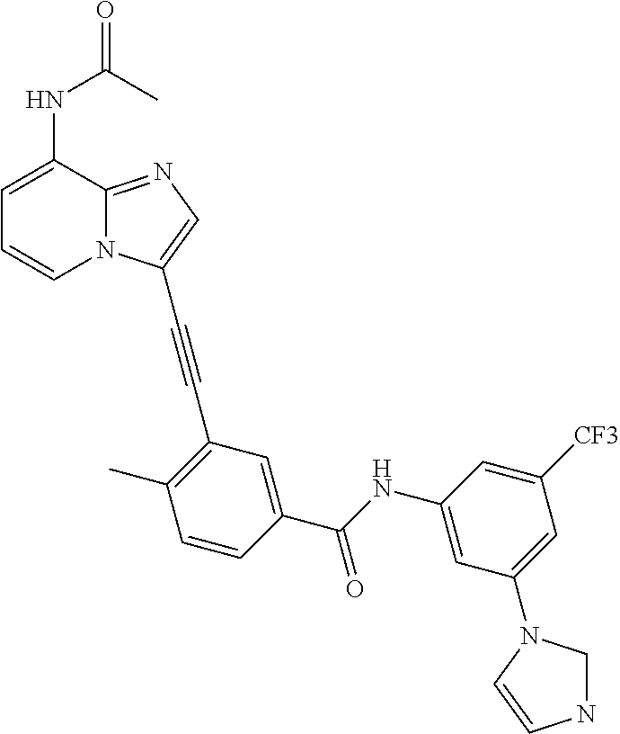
C1=C(NC(=O)C)C2=NC=C(C#CC3=C(C)C=CC(C(NC4=CC(N5CNC=C5)=CC([CF3])=C4)=O)=C3)N2C=C1
